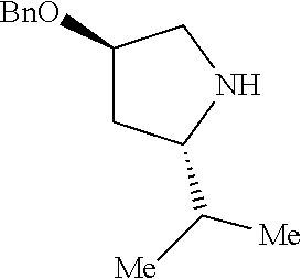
C1([BnO])CC(C([Me])[Me])NC1
